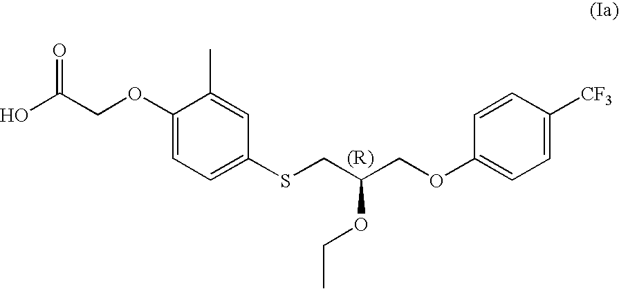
OC(COC1=CC=C(SCC(COC2=CC=C([CF3])C=C2)OCC)C=C1C)=O
